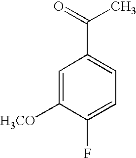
C1=C([H3CO])C(F)=CC=C1C(=O)C
